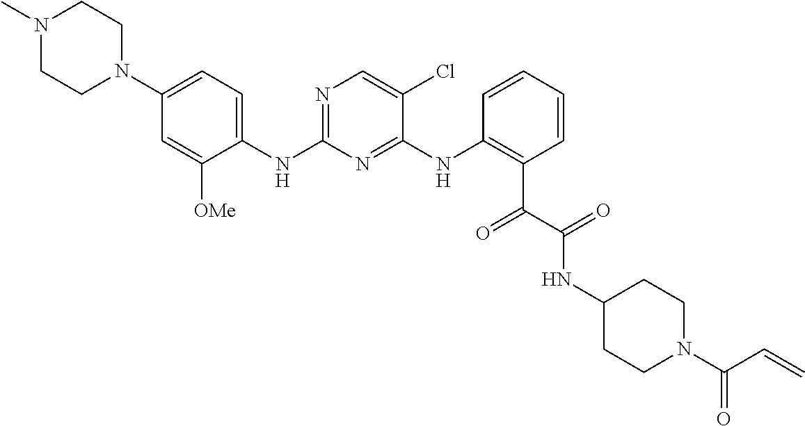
N1(C)CCN(C2=CC=C(NC3=NC=C(Cl)C(NC4=C(C(=O)C(=O)NC5CCN(C(C=C)=O)CC5)C=CC=C4)=N3)C([OMe])=C2)CC1
